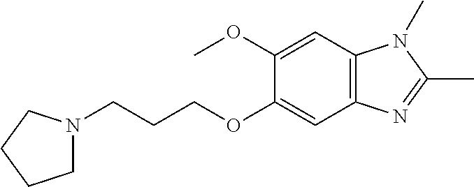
C1N(CCCOC2=CC3=C(C=C2OC)N(C)C(C)=N3)CCC1
